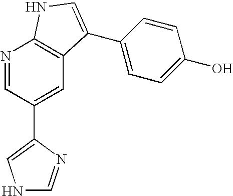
N1=CC(C2=CNC=N2)=CC2=C1NC=C2C1=CC=C(O)C=C1
